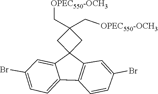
C1=C2C3(CC(C[OPEC550-OCH3])(C[OPEC550-OCH3])C3)C3=C(C2=CC=C1Br)C=CC(Br)=C3
